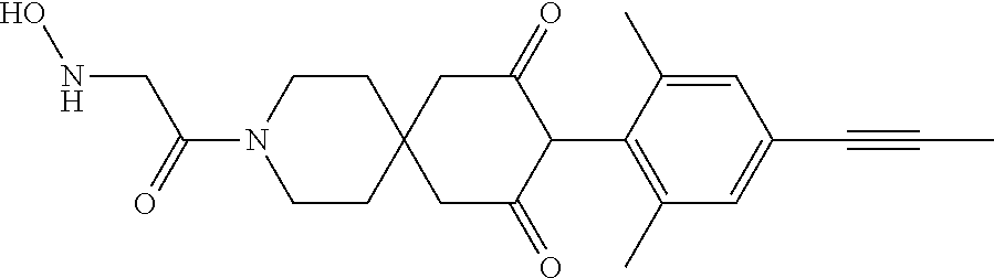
C1CN(C(=O)CNO)CCC12CC(=O)C(C1=C(C)C=C(C#CC)C=C1C)C(=O)C2
